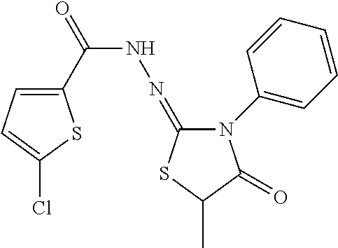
C1(C(=O)NN=C2N(C3=CC=CC=C3)C(=O)C(C)S2)=CC=C(Cl)S1
